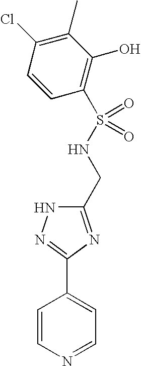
C1=CN=CC=C1C1=NNC(CNS(=O)(C2=C(O)C(C)=C(Cl)C=C2)=O)=N1
